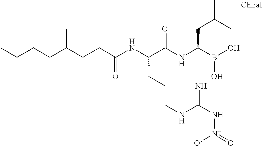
C(C(NC(C(NC(B(O)O)CC(C)C)=O)CCCNC(N[N+](=O)[O-])=N)=O)CC(CCCC)C
